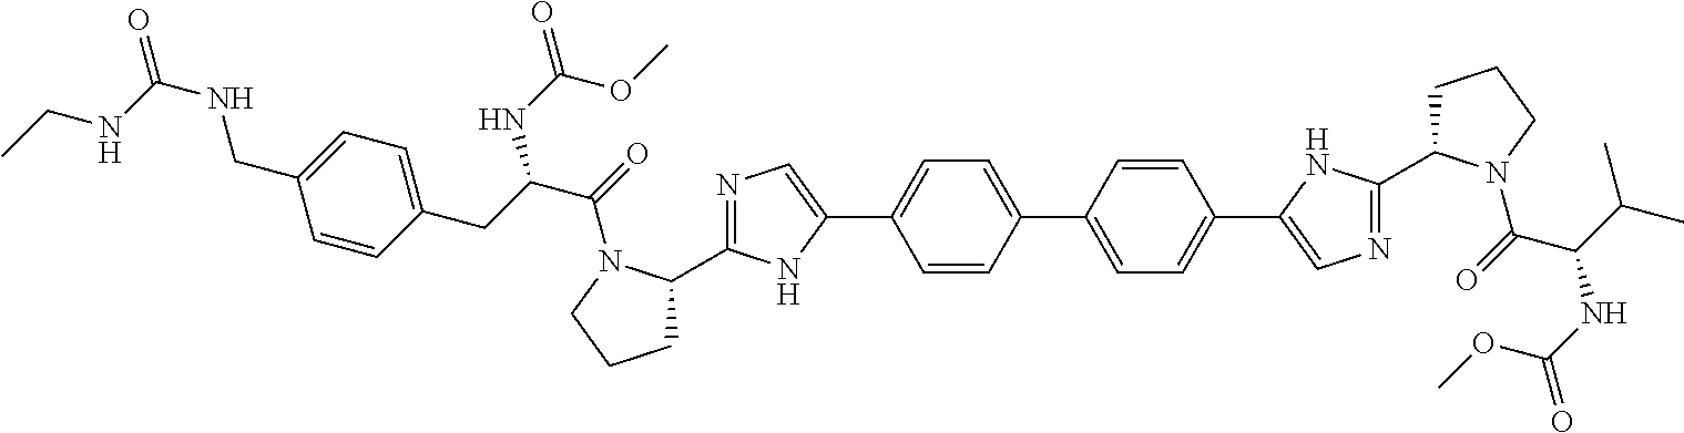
N1=C(C2CCCN2C(=O)C(CC2=CC=C(CNC(=O)NCC)C=C2)NC(=O)OC)NC(C2=CC=C(C3=CC=C(C4=CN=C(C5CCCN5C(=O)C(C(C)C)NC(=O)OC)N4)C=C3)C=C2)=C1
